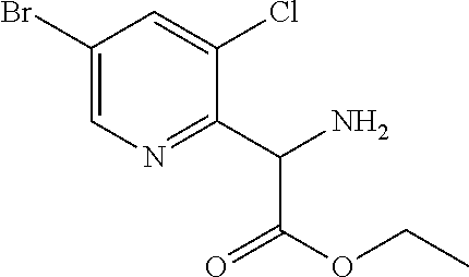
C1(C(N)C(OCC)=O)=NC=C(Br)C=C1Cl
